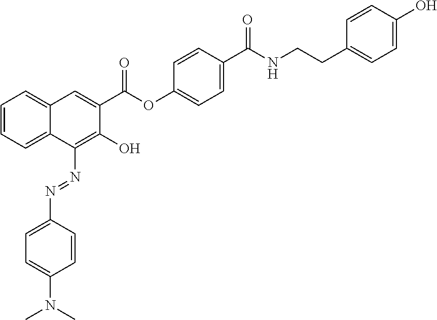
C1=CC=C2C(=C1)C=C(C(OC1=CC=C(C(NCCC3=CC=C(O)C=C3)=O)C=C1)=O)C(O)=C2N=NC1=CC=C(N(C)C)C=C1
